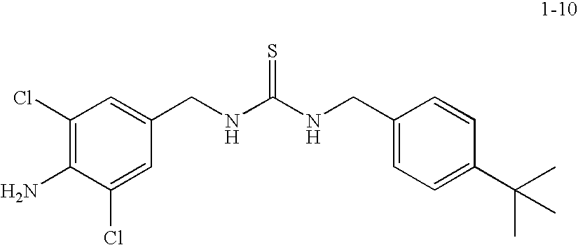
C1(Cl)=C(N)C(Cl)=CC(CNC(NCC2=CC=C(C(C)(C)C)C=C2)=S)=C1
